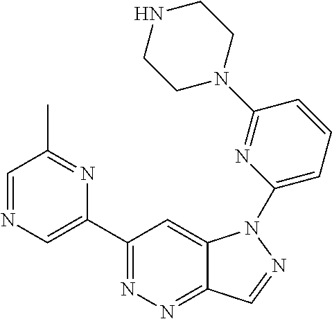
C1(C2=CN=CC(C)=N2)=NN=C2C(=C1)N(C1=CC=CC(N3CCNCC3)=N1)N=C2
